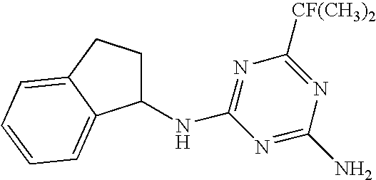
C1(NC2=NC([CF(CH3)2])=NC(N)=N2)CCC2=CC=CC=C12
